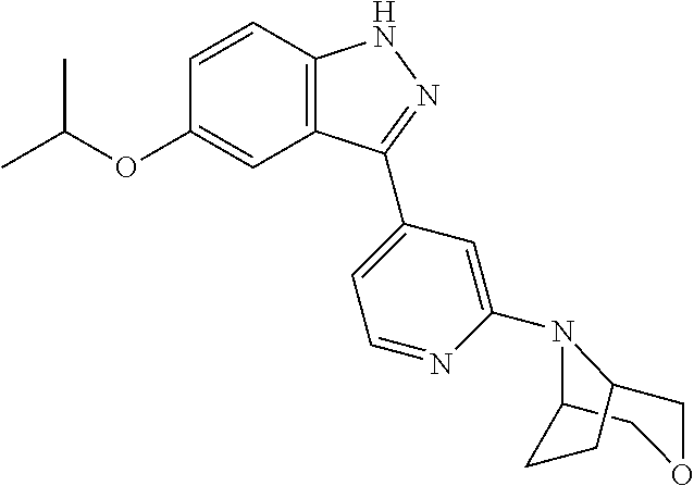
C1=CC2=C(C=C1OC(C)C)C(C1=CC=NC(N3C4COCC3CC4)=C1)=NN2
